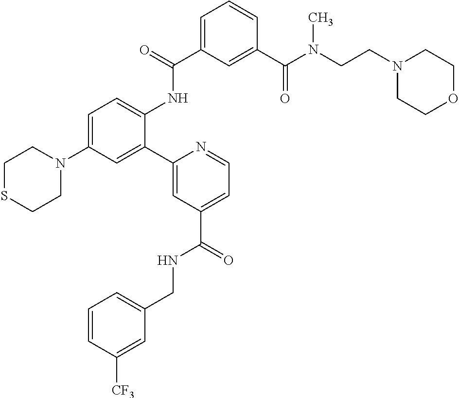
N1(C2=CC=C(NC(C3=CC=CC(C(N(CCN4CCOCC4)C)=O)=C3)=O)C(C3=CC(C(NCC4=CC=CC([CF3])=C4)=O)=CC=N3)=C2)CCSCC1
